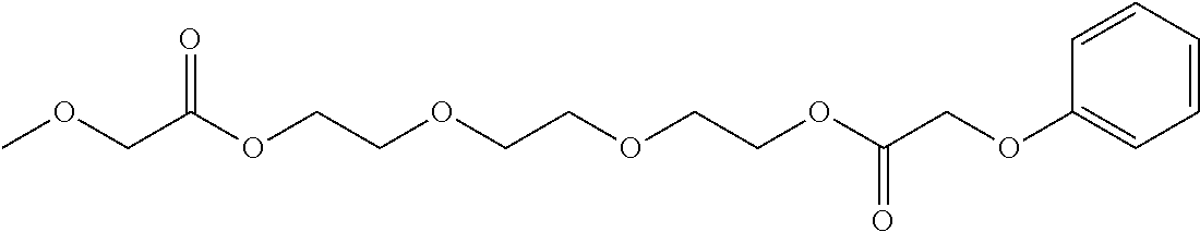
COCC(OCCOCCOCCOC(COC1=CC=CC=C1)=O)=O
